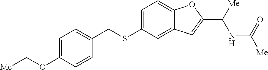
C1=C(SCC2=CC=C(OC[Me])C=C2)C=C2C(=C1)OC(C([Me])NC(=O)[Me])=C2
